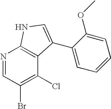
N1=CC(Br)=C(Cl)C2=C1NC=C2C1=CC=CC=C1OC
